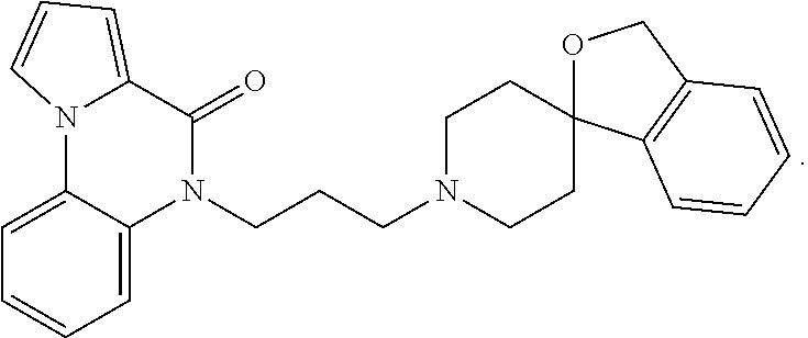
C1=C2C(=CC=C1)N(CCCN1CCC3(CC1)OCC1=C3C=CC=C1)C(=O)C1=CC=CN21
